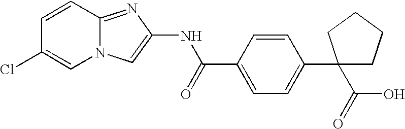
C1=CC2=NC(NC(=O)C3=CC=C(C4(C(O)=O)CCCC4)C=C3)=CN2C=C1Cl
